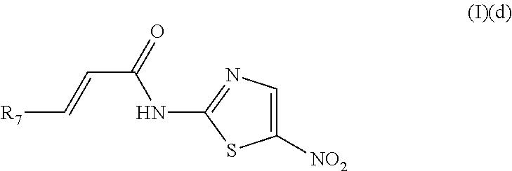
[R7]C=CC(=O)NC1=NC=C([NO2])S1
